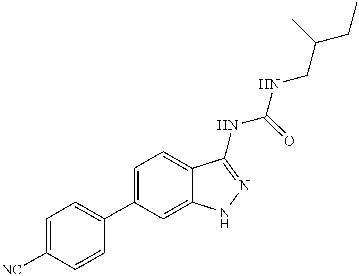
C1=C([NC])C=CC(C2=CC=C3C(=C2)NN=C3NC(NCC(CC)C)=O)=C1
